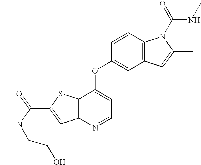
C12=C(C(OC3=CC4=C(C=C3)N(C(=O)NC)C(C)=C4)=CC=N1)SC(C(=O)N(C)CCO)=C2
